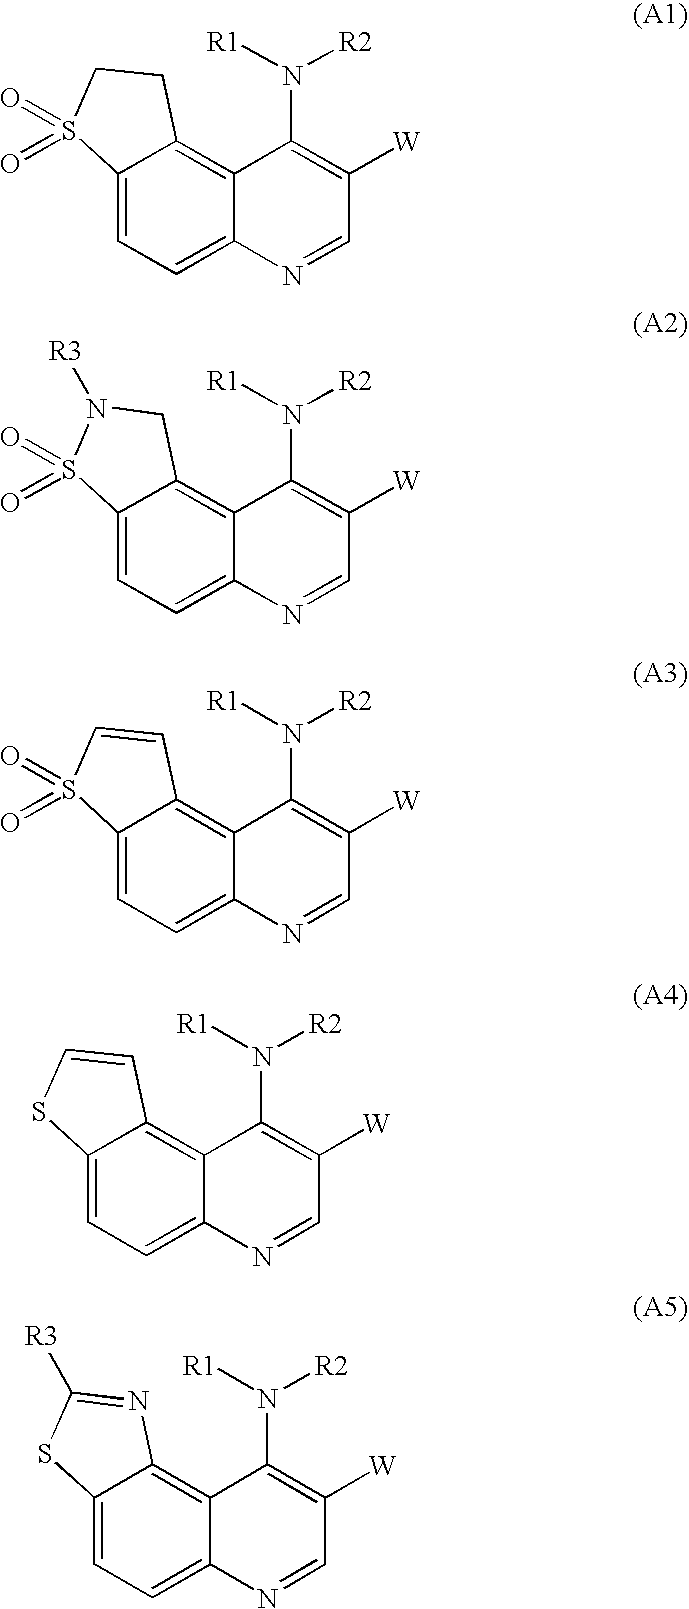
C12=CC=C3C(=C1CCS2(=O)=O)C(N([R1])[R2])=C([W])C=N3.C12=CC=C3C(=C1CN([R3])S2(=O)=O)C(N([R1])[R2])=C([W])C=N3.C12=CC=C3C(=C1C=CS2(=O)=O)C(N([R1])[R2])=C([W])C=N3.C12=CC=C3C(=C1C=CS2)C(N([R1])[R2])=C([W])C=N3.C12=CC=C3C(=C1N=C([R3])S2)C(N([R1])[R2])=C([W])C=N3
